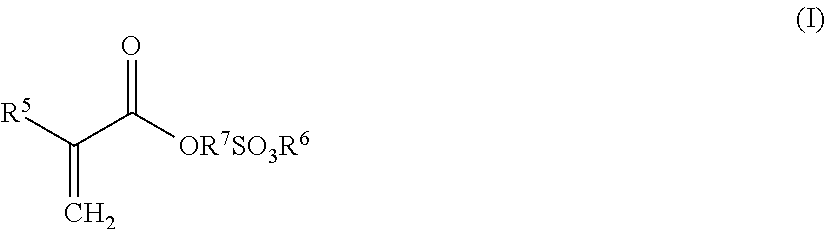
[R5]C(C([OR7SO3R6])=O)=C
